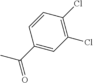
CC(C1=CC(Cl)=C(Cl)C=C1)=O
